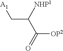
O=C([OP2])C(C[A1])[NHP1]
